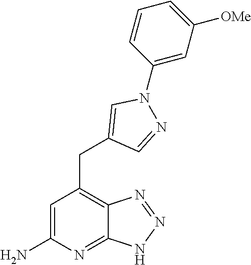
C1=C(N)N=C2C(=C1CC1=CN(C3=CC([OMe])=CC=C3)N=C1)N=NN2
